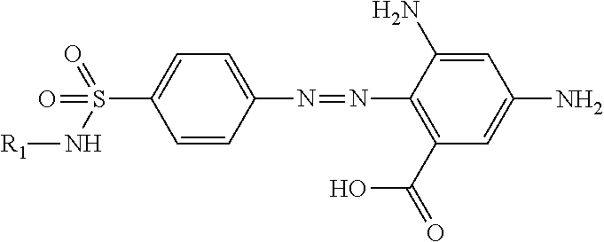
C1=C(N)C(N=NC2=CC=C(S(=O)(=O)N[R1])C=C2)=C(C(=O)O)C=C1N
